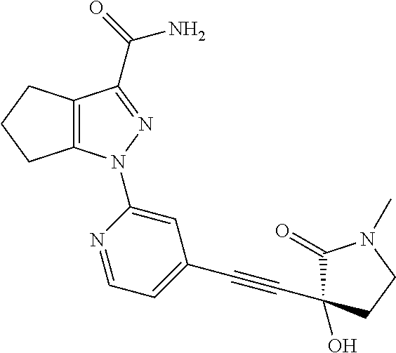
C12=C(CCC1)C(C(=O)N)=NN2C1=CC(C#CC2(O)C(=O)N(C)CC2)=CC=N1
